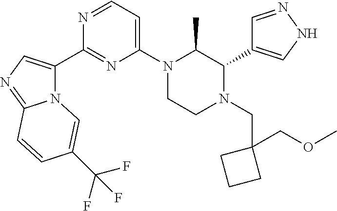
N12C(C3=NC(N4CCN(CC5(COC)CCC5)C(C5=CNN=C5)C4C)=CC=N3)=CN=C1C=CC(C(F)(F)F)=C2
